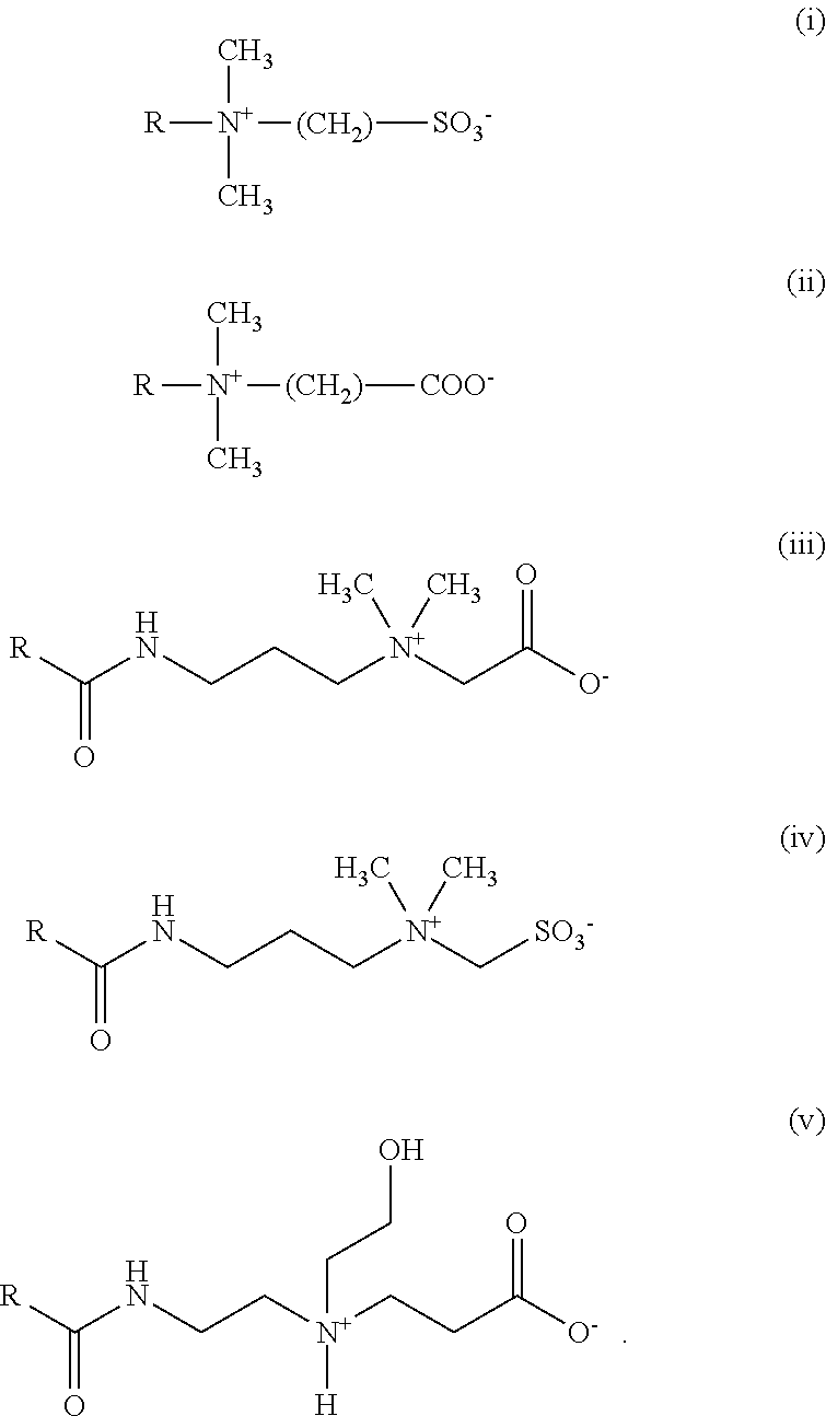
C(NCC[N+](CCC([O-])=O)([H])CCO)([R])=O.[R][N+]([(CH2)][SO3-])(C)C.[R][N+]([(CH2)][COO-])(C)C.C(NCCC[N+](C)(C)CC([O-])=O)([R])=O.C(NCCC[N+](C)(C)C[SO3-])([R])=O
